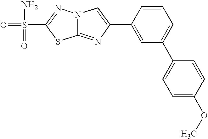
C12=NC(C3=CC(C4=CC=C(OC)C=C4)=CC=C3)=CN1N=C(S(N)(=O)=O)S2
